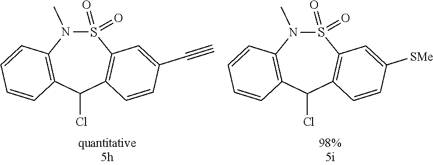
S1(=O)(=O)N(C)C2=C(C(Cl)C3=C1C=C(C#C)C=C3)C=CC=C2.S1(=O)(=O)N(C)C2=C(C(Cl)C3=C1C=C([SMe])C=C3)C=CC=C2
